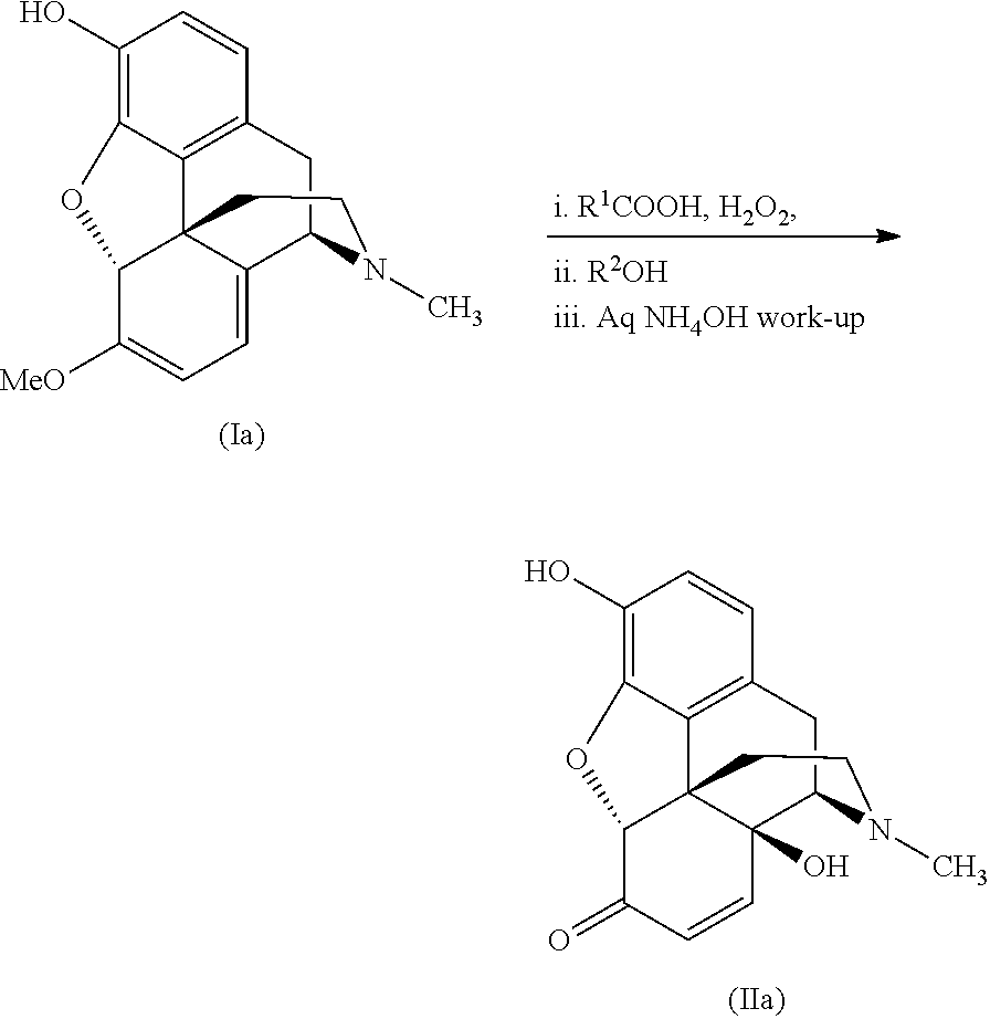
C1(O)=C2C3=C(C=C1)CC1C4(O)C3(C(C(=O)C=C4)O2)CCN1C.C1(O)=C2C3=C(C=C1)CC1C4=CC=C([MeO])C(C34CCN1C)O2
